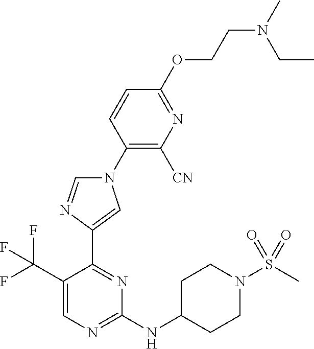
C1(N2C=NC(C3=NC(NC4CCN(S(C)(=O)=O)CC4)=NC=C3C(F)(F)F)=C2)=C([CN])N=C(OCCN(C)CC)C=C1
